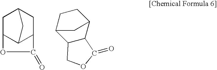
C12C3C(CC(C1)C3)C(=O)O2.C1C2C3C(C(C1)C2)C(=O)OC3
